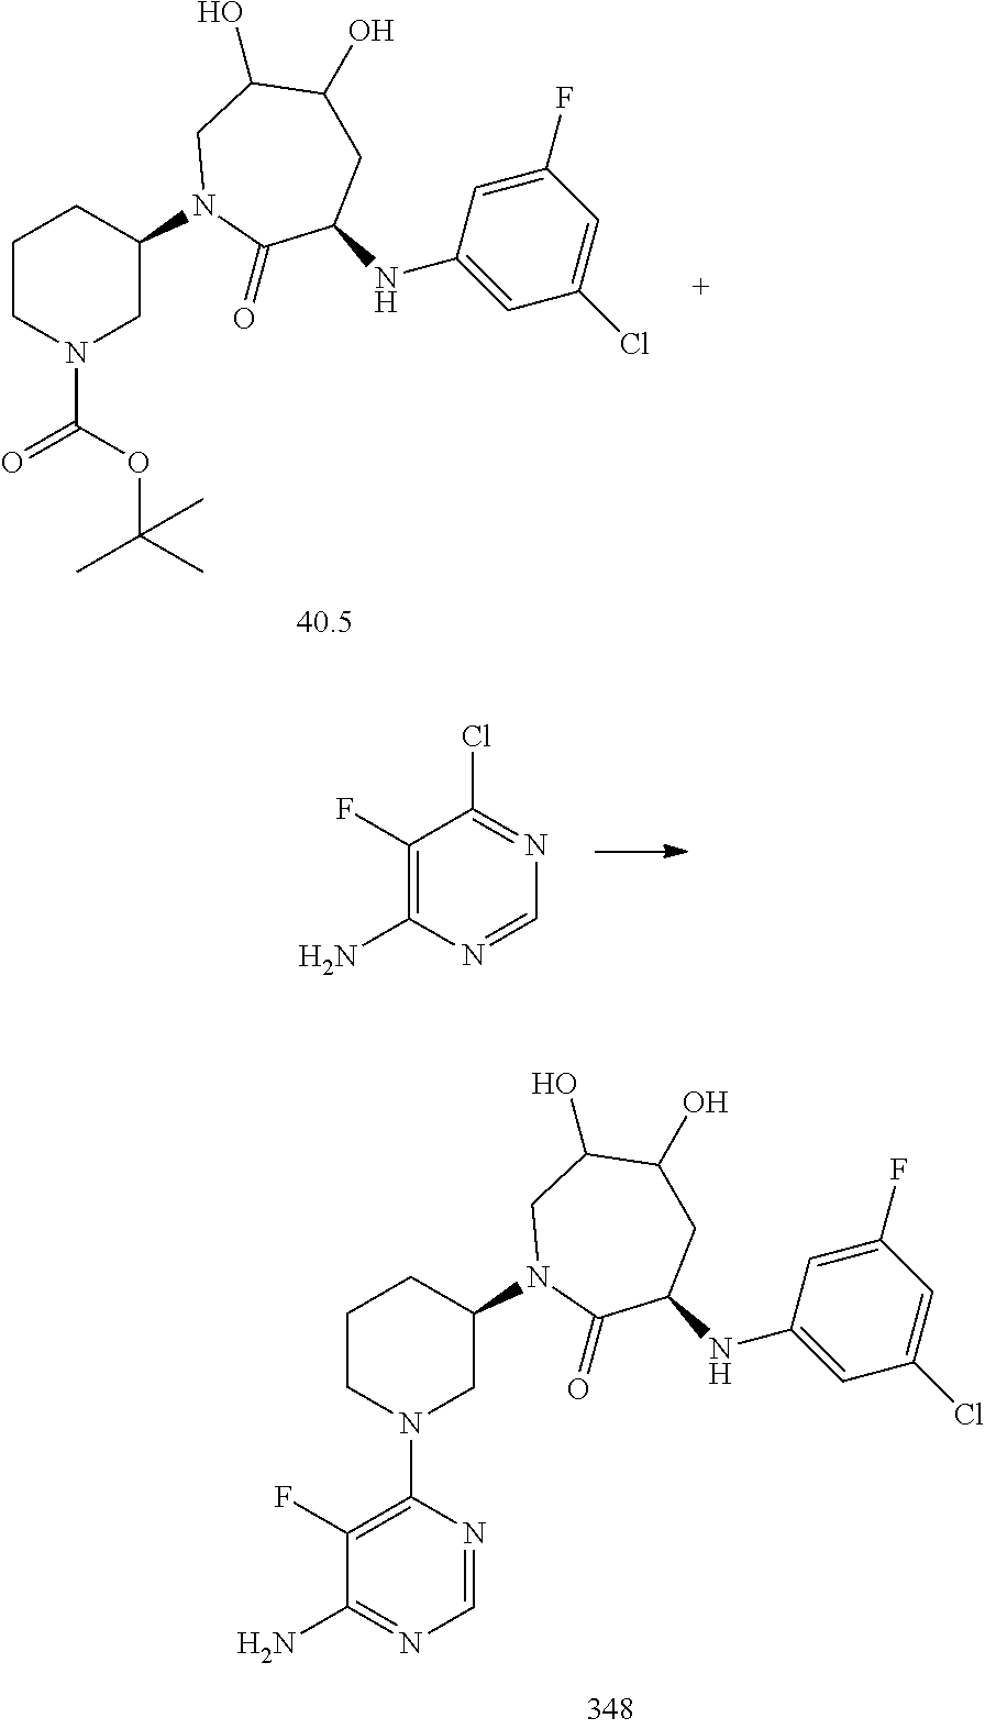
C1(F)=C(N)N=CN=C1Cl.C1CN(C(OC(C)(C)C)=O)CC(N2C(=O)C(NC3=CC(Cl)=CC(F)=C3)CC(O)C(O)C2)C1.C1CN(C2=C(F)C(N)=NC=N2)CC(N2C(=O)C(NC3=CC(Cl)=CC(F)=C3)CC(O)C(O)C2)C1
